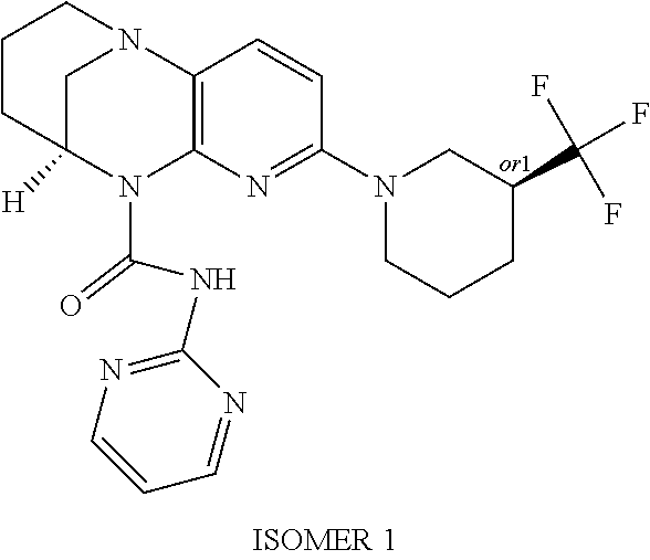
C1CC2([H])CN(C1)C1=C(N2C(NC2=NC=CC=N2)=O)N=C(N2CCCC(C(F)(F)F)C2)C=C1
